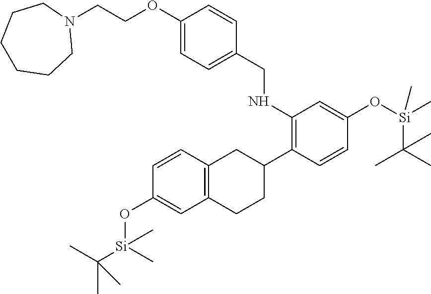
C[Si](OC1=CC(NCC2=CC=C(OCCN3CCCCCC3)C=C2)=C(C2CC3=C(CC2)C=C(O[Si](C(C)(C)C)(C)C)C=C3)C=C1)(C(C)(C)C)C
